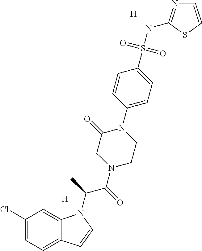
[H].[H].C1(Cl)=CC=C2C(=C1)N(C(C)C(=O)N1CCN(C3=CC=C(S(NC4=NC=CS4)(=O)=O)C=C3)C(=O)C1)C=C2
